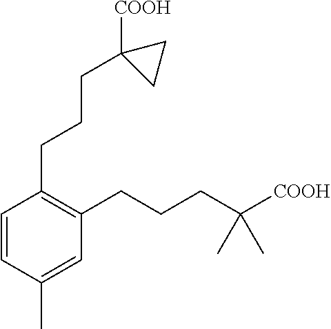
C1=CC(C)=CC(CCCC([COOH])(C)C)=C1CCCC1([COOH])CC1
